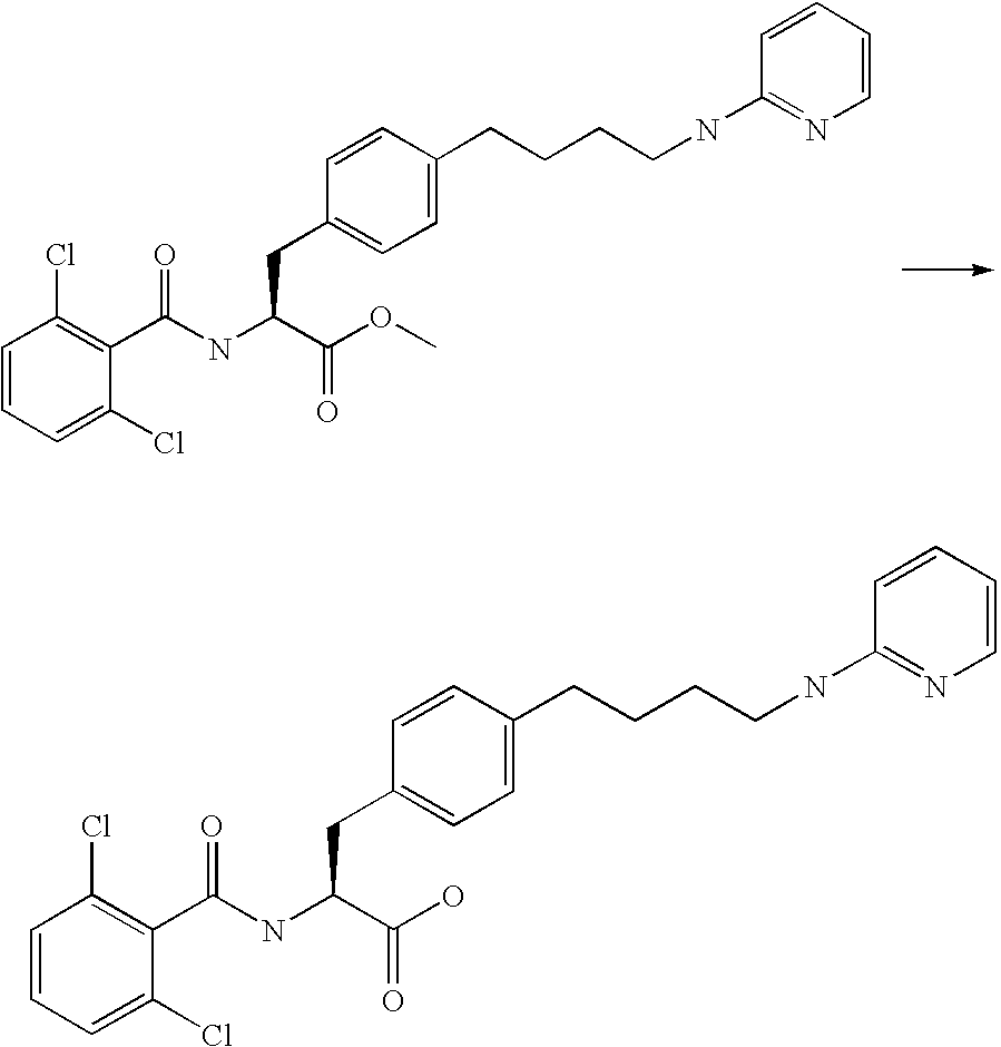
C1=CC=C(Cl)C(C(NC(C(OC)=O)CC2=CC=C(CCCCNC3=NC=CC=C3)C=C2)=O)=C1Cl.C1=CC=C(Cl)C(C(NC(C(O)=O)CC2=CC=C(CCCCNC3=NC=CC=C3)C=C2)=O)=C1Cl
